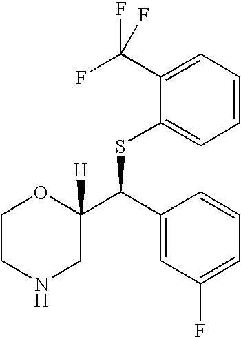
C1CNCC(C(SC2=CC=CC=C2C(F)(F)F)C2=CC(F)=CC=C2)([H])O1
